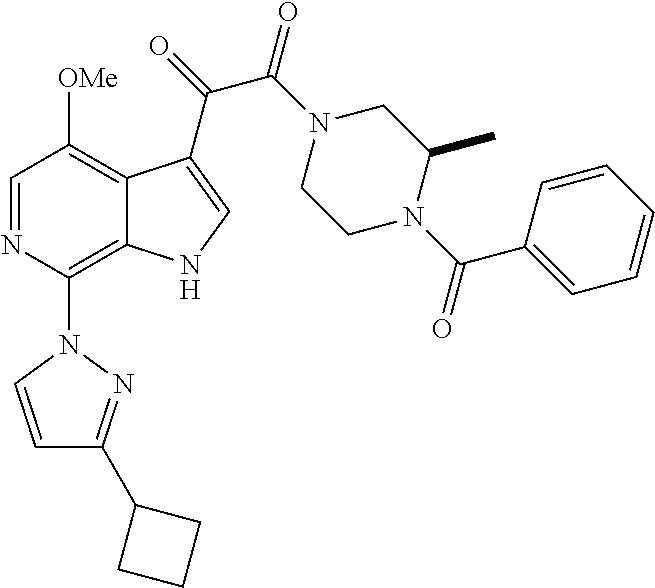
C1=NC(N2C=CC(C3CCC3)=N2)=C2C(=C1[OMe])C(C(=O)C(N1CCN(C(C3=CC=CC=C3)=O)C(C)C1)=O)=CN2
